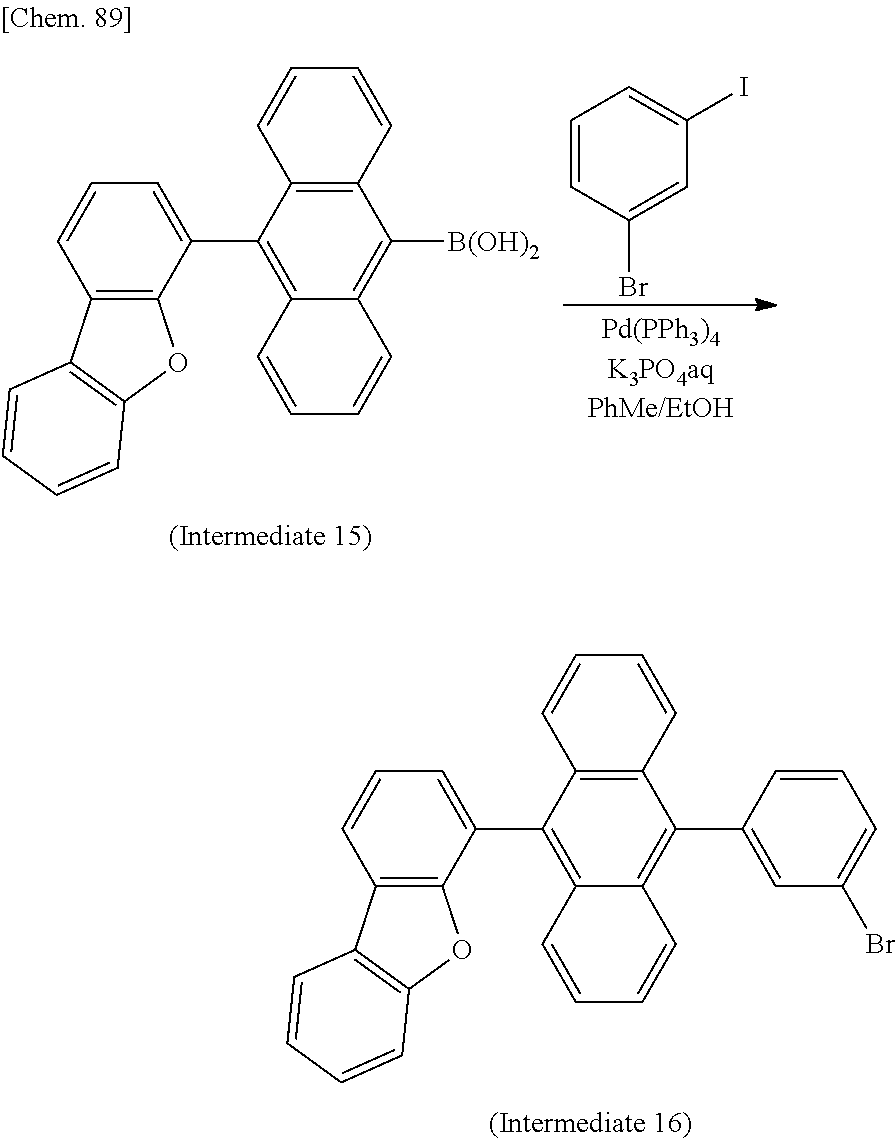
C12=C(C(C3=C4C(=C(C5=CC(Br)=CC=C5)C5=C3C=CC=C5)C=CC=C4)=CC=C1)OC1=C2C=CC=C1.C12=C(C(C3=C4C(=C([B(OH)2])C5=C3C=CC=C5)C=CC=C4)=CC=C1)OC1=C2C=CC=C1.C1=CC(Br)=CC(I)=C1
